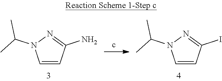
C1=CC(N)=NN1C(C)C.C1=CC(I)=NN1C(C)C
